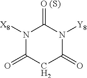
N1([X8])C(=O)CC(=O)N([Y8])C1=[O (S)]
